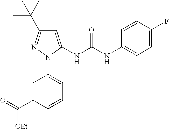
C1=C(C(=O)[OEt])C=CC=C1N1C(NC(=O)NC2=CC=C(F)C=C2)=CC(C(C)(C)C)=N1
